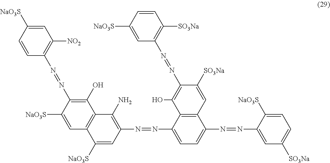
OC1=C(N=NC2=C([SO3Na])C=CC([NaO3S])=C2)C([SO3Na])=CC2=C1C(N=NC1=C(N)C3=C(C([NaO3S])=C1)C=C([NaO3S])C(N=NC1=C([NO2])C=C([NaO3S])C=C1)=C3O)=CC=C2N=NC1=CC([SO3Na])=CC=C1[NaO3S]
